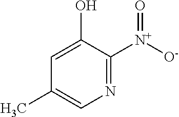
OC1=CC(C)=CN=C1[N+]([O-])=O
